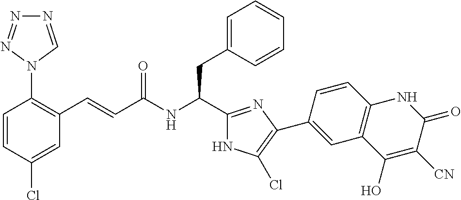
C1=CC(Cl)=CC(C=CC(NC(C2=NC(C3=CC4=C(C=C3)NC(=O)C([CN])=C4O)=C(Cl)N2)CC2=CC=CC=C2)=O)=C1N1C=NN=N1
